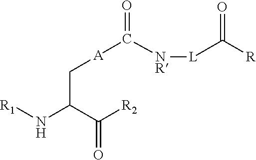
C(=O)(C(N[R1])C[A]C(=O)[NR][L]C(=O)[R])[R2]
